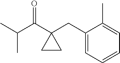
C1(CC2(C(C(C)C)=O)CC2)=CC=CC=C1C
